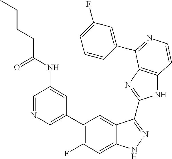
C1=C(C2=C(F)C=C3C(=C2)C(C2=NC4=C(N2)C=CN=C4C2=CC(F)=CC=C2)=NN3)C=C(NC(CCCC)=O)C=N1
